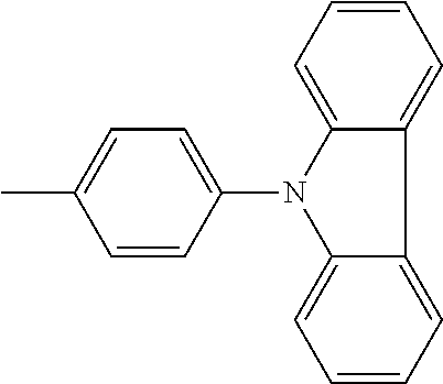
CC1=CC=C(N2C3=CC=CC=C3C3=CC=CC=C23)C=C1
